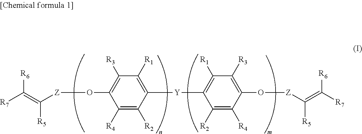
[R6]C(=C([R5])[Z]OC1=C([R3])C([R1])=C([Y]C2=C([R1])C([R3])=C(O[Z]C([R5])=C([R6])[R7])C([R4])=C2[R2])C([R2])=C1[R4])[R7]
